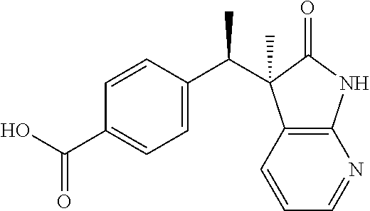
C12=C(C=CC=N1)C(C(C1=CC=C(C(O)=O)C=C1)C)(C)C(=O)N2
